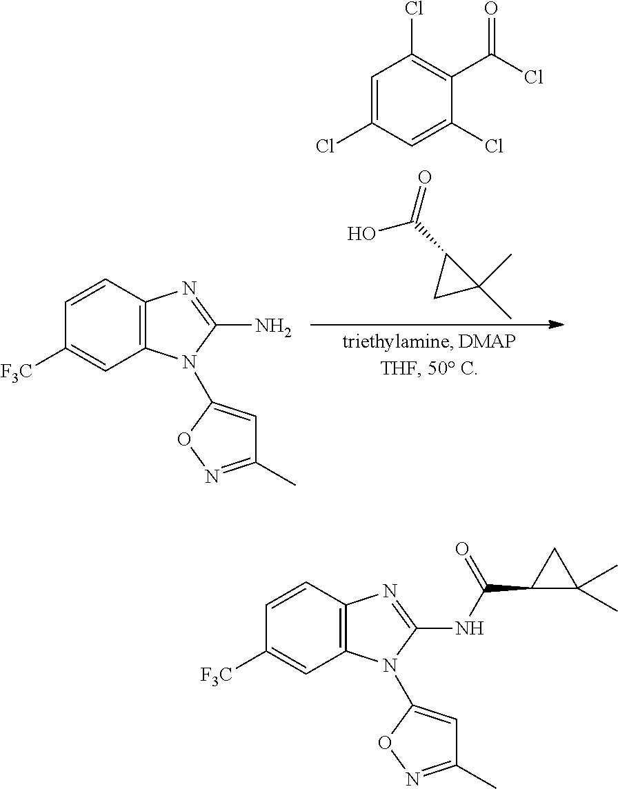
C1=C(Cl)C=C(Cl)C(C(Cl)=O)=C1Cl.OC(C1CC1(C)C)=O.C1=C([F3C])C=CC2=C1N(C1=CC(C)=NO1)C(N)=N2.C1=C([F3C])C=CC2=C1N(C1=CC(C)=NO1)C(NC(=O)C1C(C)(C)C1)=N2
